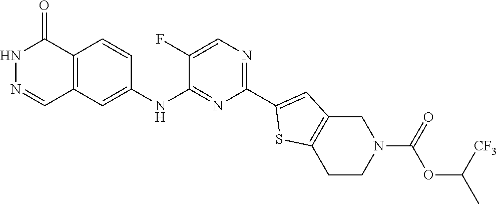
N1N=CC2=C(C1=O)C=CC(NC1=NC(C3=CC4=C(S3)CCN(C(=O)OC(C)[CF3])C4)=NC=C1F)=C2
